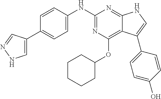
C1=CC(NC2=NC(OC3CCCCC3)=C3C(=N2)NC=C3C2=CC=C(O)C=C2)=CC=C1C1=CNN=C1
